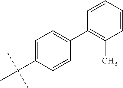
C1(C2=C(C)C=CC=C2)=CC=C(C(C)(C)C)C=C1
